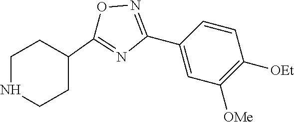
C1=CC(C2=NOC(C3CCNCC3)=N2)=CC([OMe])=C1[OEt]
